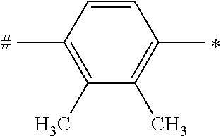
C1=CC(C)=C(C)C(C)=C1C
